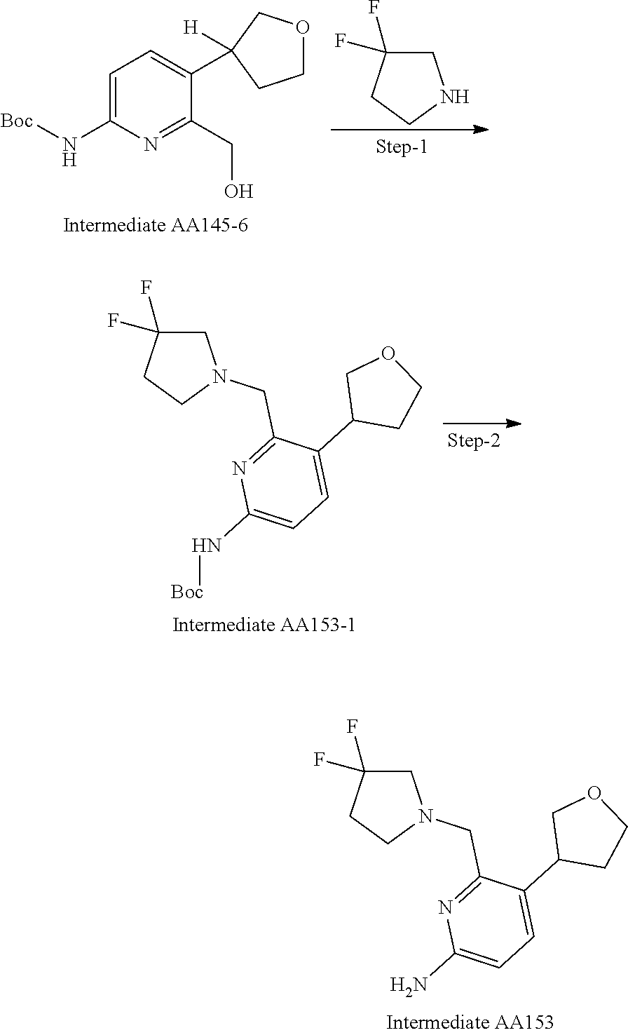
C1C(F)(F)CCN1.C1OCC(C2=CC=C(N[Boc])N=C2CO)([H])C1.C1C(F)(F)CCN1CC1=NC(N[Boc])=CC=C1C1CCOC1.C1C(F)(F)CCN1CC1=NC(N)=CC=C1C1CCOC1
